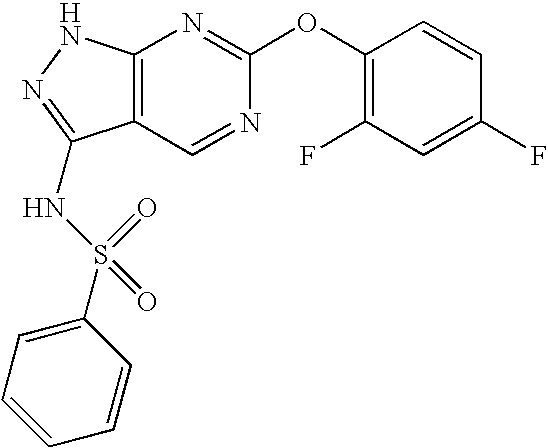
C12=C(NN=C1NS(C1=CC=CC=C1)(=O)=O)N=C(OC1=C(F)C=C(F)C=C1)N=C2
